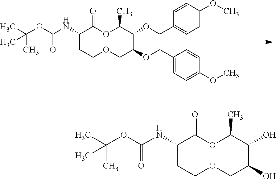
CC(OC(NC1C(=O)OC(C)C(OCC2=CC=C(OC)C=C2)C(OCC2=CC=C(OC)C=C2)COCC1)=O)(C)C.CC(OC(NC1C(=O)OC(C)C(O)C(O)COCC1)=O)(C)C
